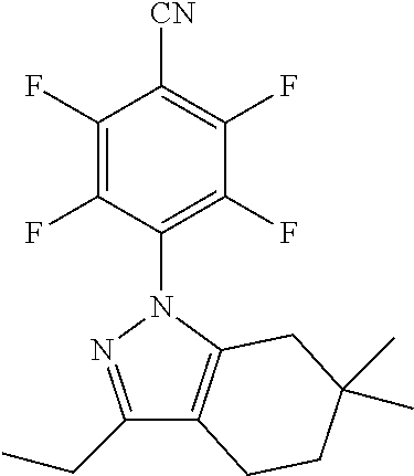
C1(F)=C(F)C(N2N=C(CC)C3=C2CC(C)(C)CC3)=C(F)C(F)=C1[CN]
